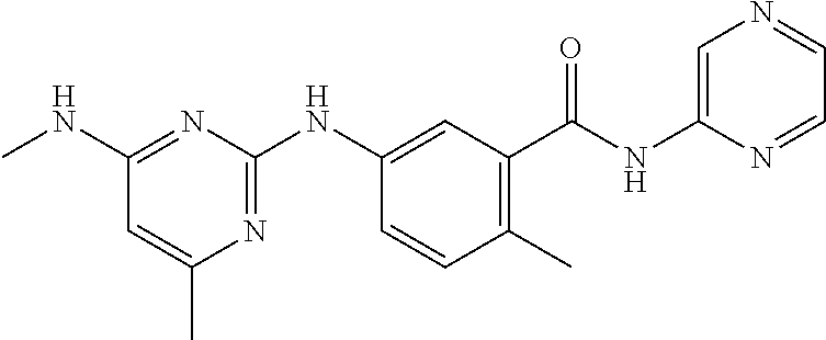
N1=C(NC2=CC(C(NC3=CN=CC=N3)=O)=C(C)C=C2)N=C(NC)C=C1C
